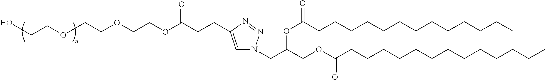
C1=C(CCC(OCCOCCOCCO)=O)N=NN1CC(COC(CCCCCCCCCCCCC)=O)OC(CCCCCCCCCCCCC)=O
